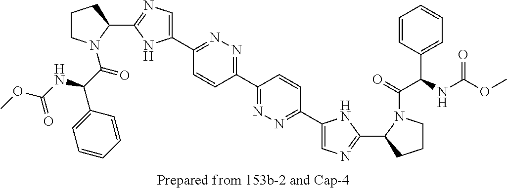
N1=C(C2=CN=C(C3CCCN3C(C(C3=CC=CC=C3)NC(OC)=O)=O)N2)C=CC(C2=NN=C(C3=CN=C(C4CCCN4C(=O)C(NC(OC)=O)C4=CC=CC=C4)N3)C=C2)=N1
